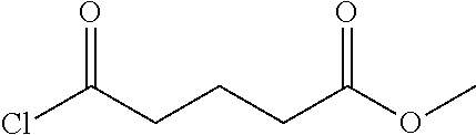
ClC(CCCC(OC)=O)=O
